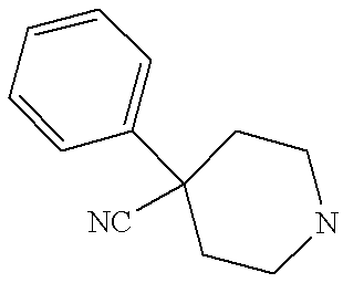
C1=CC(C2([NC])CCNCC2)=CC=C1
